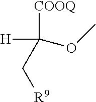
[H]C([COOQ])(OC)C[R9]
